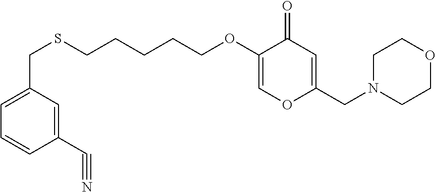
C(SCCCCCOC1=COC(CN2CCOCC2)=CC1=O)C1=CC=CC(C#N)=C1
